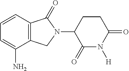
C1=CC2=C(CN(C3C(=O)N([H])C(=O)CC3)C2=O)C(N)=C1
